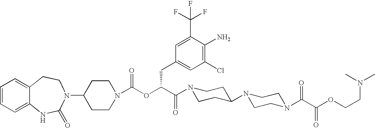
C1=CC=C2C(=C1)CCN(C1CCN(C(OC(C(N3CCC(N4CCN(C(C(OCCN(C)C)=O)=O)CC4)CC3)=O)CC3=CC(Cl)=C(N)C(C(F)(F)F)=C3)=O)CC1)C(=O)N2
